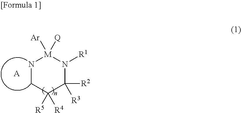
N1CC([R4])([R5])C([R2])([R3])N([R1])[M]1([Ar])[Q].[A]
